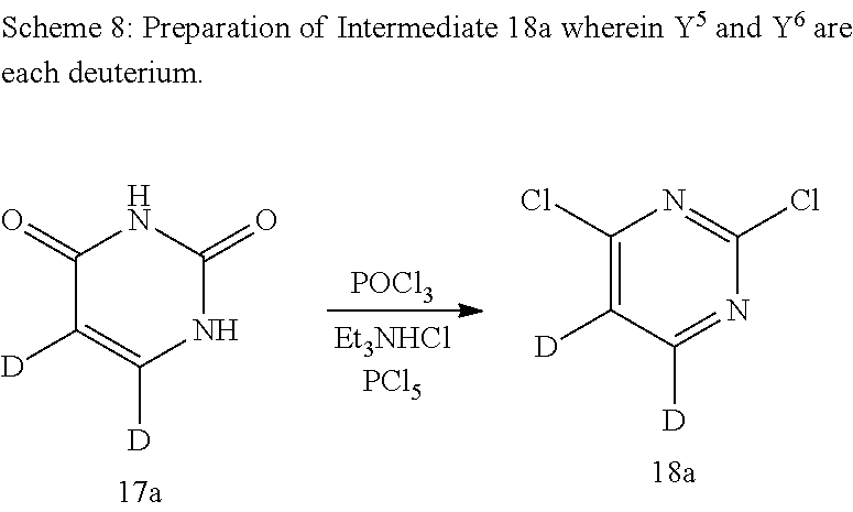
C1(=O)C([D])=C([D])NC(=O)N1.[POCl3].C1(Cl)=C([D])C([D])=NC(Cl)=N1
